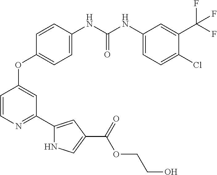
C1=CC(NC(=O)NC2=CC=C(Cl)C(C(F)(F)F)=C2)=CC=C1OC1=CC(C2=CC(C(=O)OCCO)=CN2)=NC=C1
